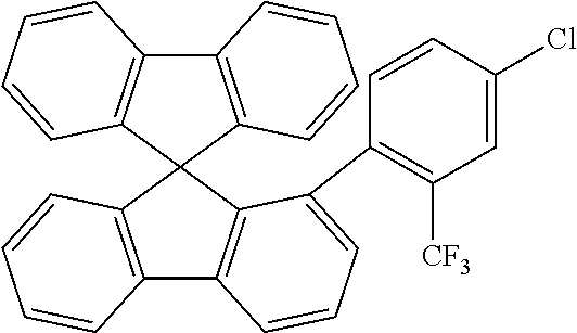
C12=C(C=CC=C1)C1(C3=C2C=CC=C3C2=C([CF3])C=C(Cl)C=C2)C2=C(C3=C1C=CC=C3)C=CC=C2
